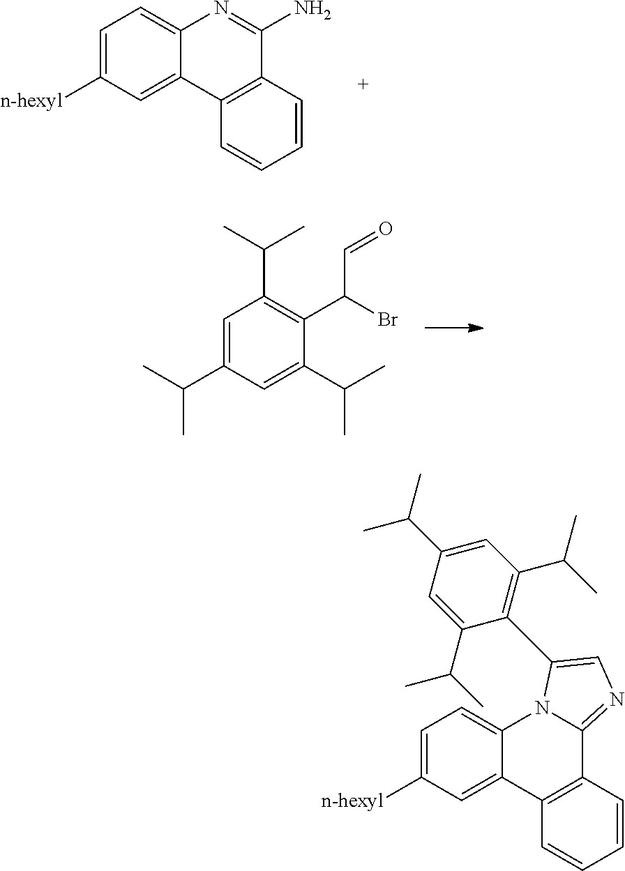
C1=C([n-hexyl])C=C2C(=C1)N1C(=NC=C1C1=C(C(C)C)C=C(C(C)C)C=C1C(C)C)C1=C2C=CC=C1.C1=C([n-hexyl])C=C2C(=C1)N=C(N)C1=C2C=CC=C1.C1=C(C(C)C)C=C(C(C)C)C(C(C=O)Br)=C1C(C)C
